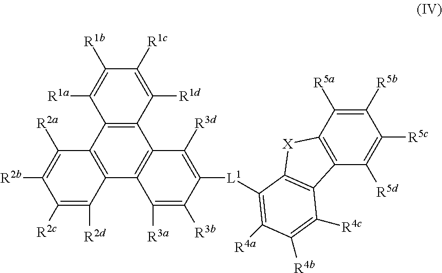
C12=C(C3=C(C4=C1C([R3d])=C([L1]C1=C([R4a])C([R4b])=C([R4c])C5=C1[X]C1=C5C([R5d])=C([R5c])C([R5b])=C1[R5a])C([R3b])=C4[R3a])C([R2d])=C([R2c])C([R2b])=C3[R2a])C([R1a])=C([R1b])C([R1c])=C2[R1d]
